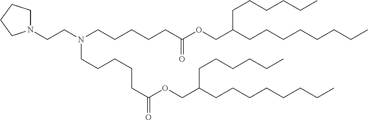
N1(CCN(CCCCCC(OCC(CCCCCCCC)CCCCCC)=O)CCCCCC(=O)OCC(CCCCCC)CCCCCCCC)CCCC1
